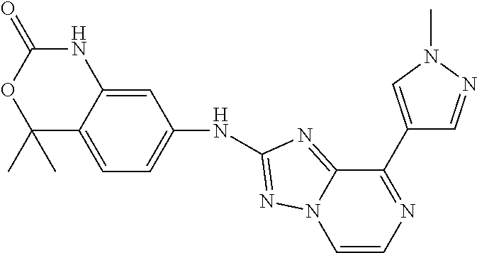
C1=C2C(=CC=C1NC1=NN3C(=N1)C(C1=CN(C)N=C1)=NC=C3)C(C)(C)OC(=O)N2
